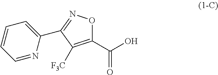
C(O)(C1=C([F3C])C(C2=CC=CC=N2)=NO1)=O
